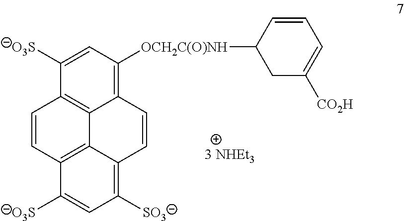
C12=C([OCH2C(O)NH]C3CC([CO2H])=CC=C3)C=C([O3S])C3=C1C1=C(C=C3)C([O3S])=CC([SO3])=C1C=C2
